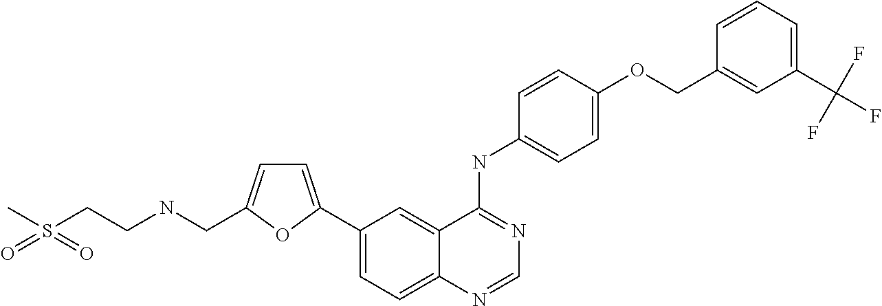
C1=C(OCC2=CC(C(F)(F)F)=CC=C2)C=CC(NC2=NC=NC3=CC=C(C4=CC=C(CNCCS(=O)(C)=O)O4)C=C23)=C1
